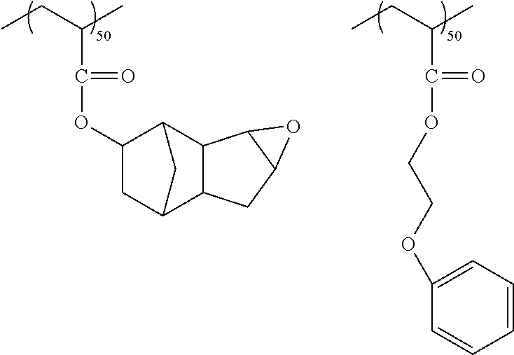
CCC(C)C(=O)OCCOC1=CC=CC=C1.CCC(C)C(=O)OC1CC2C3C(C1C2)C1C(C3)O1
